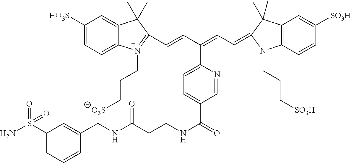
C(=CC(=CC=C1C(C)(C)C2=C(N1CCC[SO3H])C=CC([SO3H])=C2)C1=CC=C(C(=O)NCCC(NCC2=CC(S(=O)(N)=O)=CC=C2)=O)C=N1)C1=[N+](CCC[O3S])C2=CC=C([HO3S])C=C2C1(C)C
